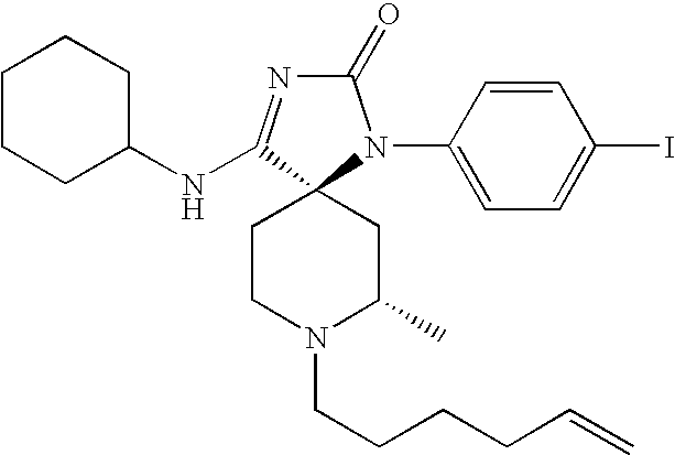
C1CCC(NC2=NC(=O)N(C3=CC=C(I)C=C3)C23CCN(CCCCC=C)C(C)C3)CC1
